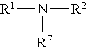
[R1]N([R2])[R7]
